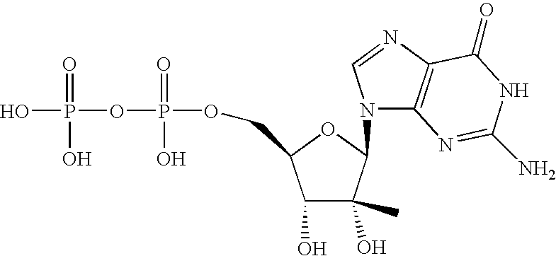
O(P(=O)(O)OP(=O)(O)O)CC1C(O)C(C)(O)C(N2C3=C(N=C2)C(=O)NC(N)=N3)O1
